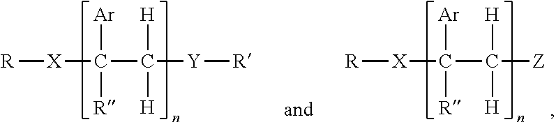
[R][X]C(C([Y][R])([H])[H])([Ar])[R].[R][X]C(C([Z])([H])[H])([Ar])[R]
